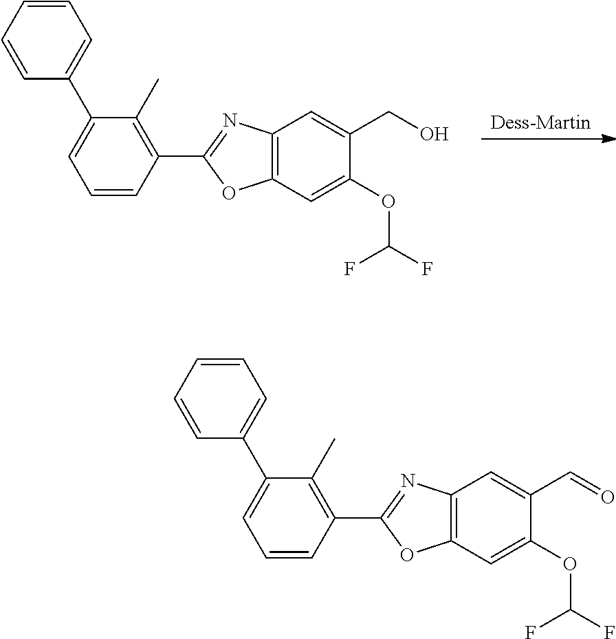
[Dess-Martin].C12=C(C=C(OC(F)F)C(CO)=C1)OC(C1=C(C)C(C3=CC=CC=C3)=CC=C1)=N2.C12=C(C=C(OC(F)F)C(C=O)=C1)OC(C1=C(C)C(C3=CC=CC=C3)=CC=C1)=N2
